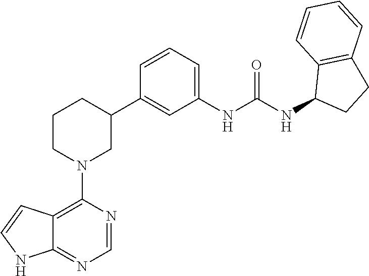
C12=C(N3CC(C4=CC(NC(NC5CCC6=C5C=CC=C6)=O)=CC=C4)CCC3)N=CN=C1NC=C2
